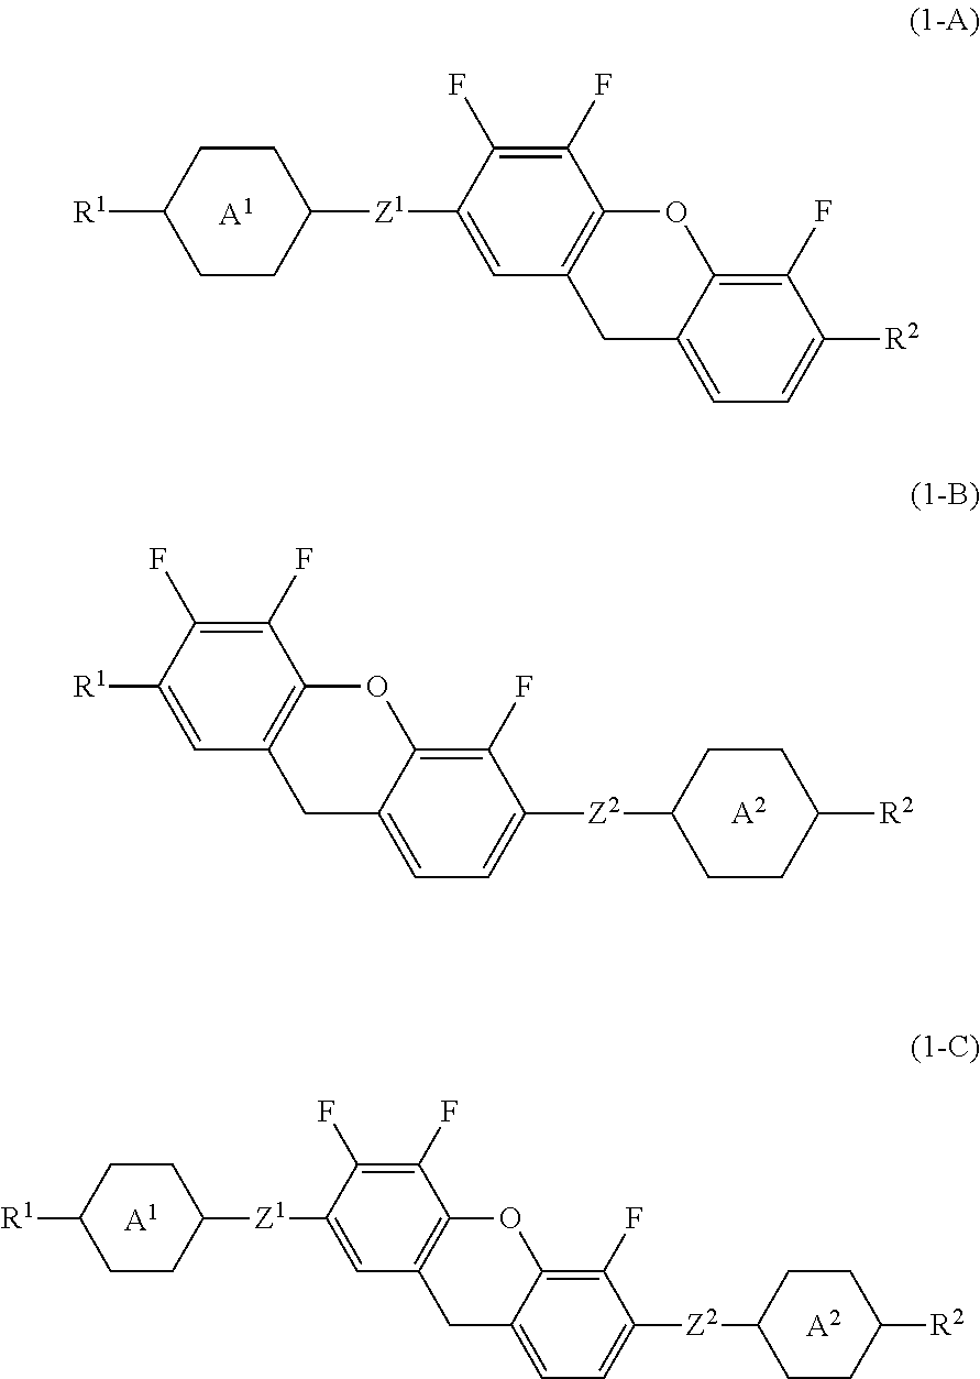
C1CC([R1])CCC1[Z1]C1=CC2=C(C(F)=C1F)OC1=C(F)C([R2])=CC=C1C2.[A1].[R1]C1=CC2=C(C(F)=C1F)OC1=C(F)C([Z2]C3CCC([R2])CC3)=CC=C1C2.[A2].C1CC([R1])CCC1[Z1]C1=CC2=C(C(F)=C1F)OC1=C(F)C([Z2]C3CCC([R2])CC3)=CC=C1C2.[A1].[A2]
